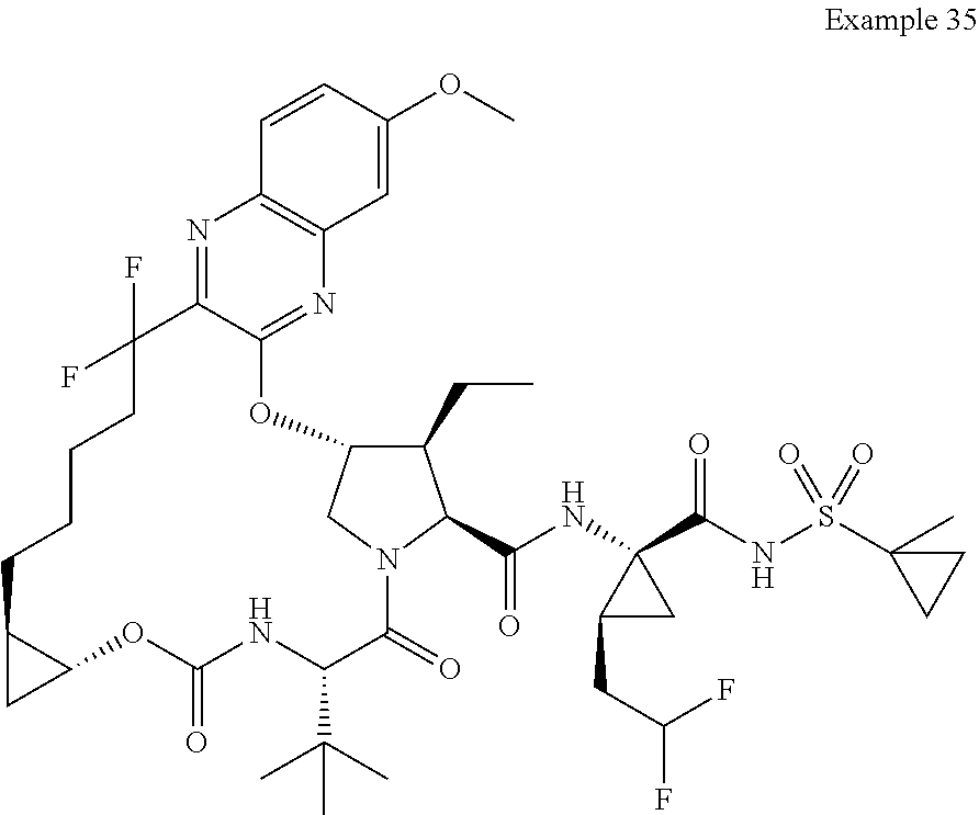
C1(CC)C2CN(C1C(NC1(C(NS(C3(C)CC3)(=O)=O)=O)C(CC(F)F)C1)=O)C(=O)C(C(C)(C)C)NC(=O)OC1C(C1)CCCCC(F)(F)C1=NC3=C(N=C1O2)C=C(OC)C=C3
